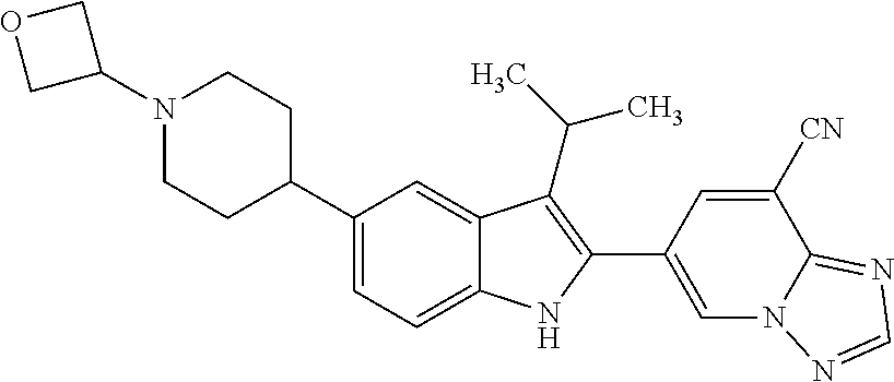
C1(N2CCC(C3=CC=C4C(=C3)C(C(C)C)=C(C3=CN5C(=NC=N5)C([CN])=C3)N4)CC2)COC1
